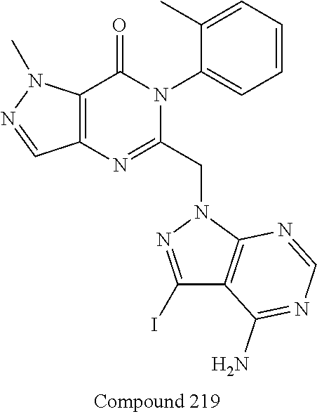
C12=C(C(=O)N(C3=CC=CC=C3C)C(CN3N=C(I)C4=C3N=CN=C4N)=N1)N(C)N=C2
